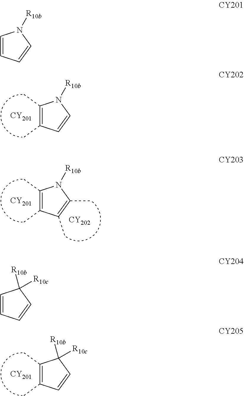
C1(C)=C(C)C=CN1[R10b].[CY201].C1(C)=C(C)C(C)=C(C)N1[R10b].[CY201].[CY202].C1(C)=C(C)C=CC1([R10c])[R10b].[CY201].C1=CC=CN1[R10b].C1=CC=CC1([R10c])[R10b]
